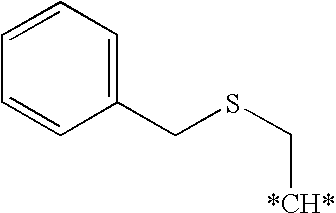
C1(CSC[*CH*])=CC=CC=C1
